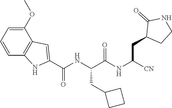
C1=CC=C(OC)C2=C1NC(C(NC(C(NC([CN])CC1CCNC1=O)=O)CC1CCC1)=O)=C2
